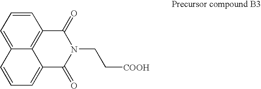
C12=CC=CC3=C1C(=CC=C2)C(=O)N(CC[COOH])C3=O
